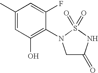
C1(C)=CC(O)=C(N2CC(=O)NS2(=O)=O)C(F)=C1
